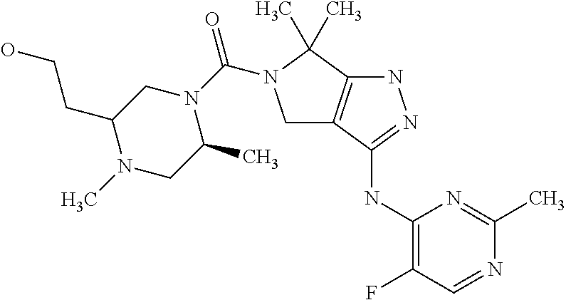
C1(NC2=NNC3=C2CN(C(N2CC(CCO)N(C)CC2C)=O)C3(C)C)=C(F)C=NC(C)=N1
